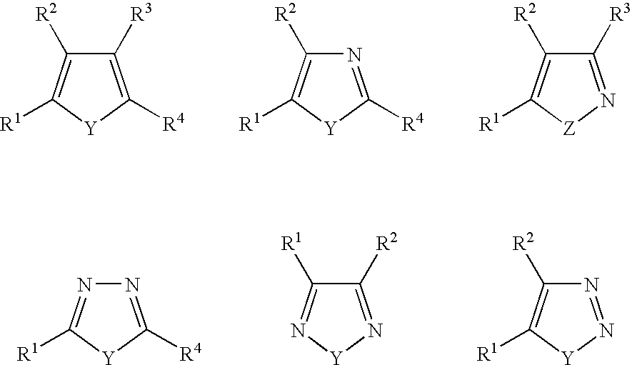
C1([R3])=C([R4])[Y]C([R1])=C1[R2].N1=C([R4])[Y]C([R1])=C1[R2].C1([R3])=N[Z]C([R1])=C1[R2].N1=C([R4])[Y]C([R1])=N1.C1([R2])=N[Y]N=C1[R1].N1=N[Y]C([R1])=C1[R2]
